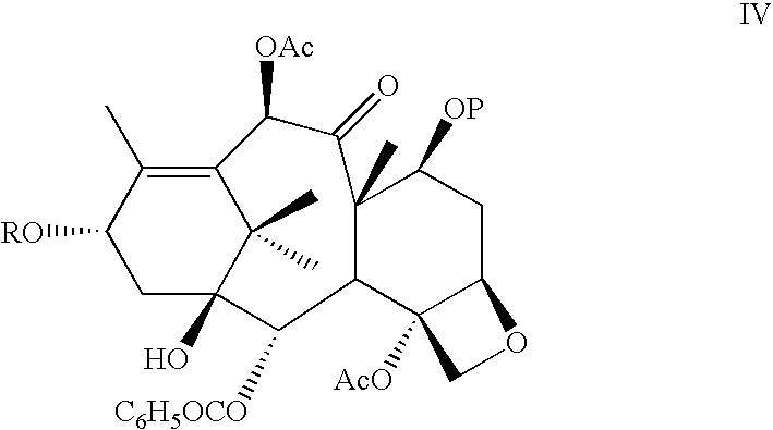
C12=C(C)C([RO])CC(O)(C1(C)C)C([C6H5OCO])C1C3([AcO])C(CC([OP])C1(C)C(=O)C2[OAc])OC3
